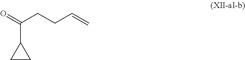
C1CC1C(=O)CCC=C
